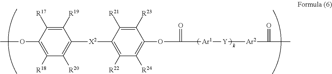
COC1=C([R18])C([R20])=C([X2]C2=C([R22])C([R24])=C(OC(=O)[Ar1][Y][Ar2]C(=O)C)C([R23])=C2[R21])C([R19])=C1[R17]
